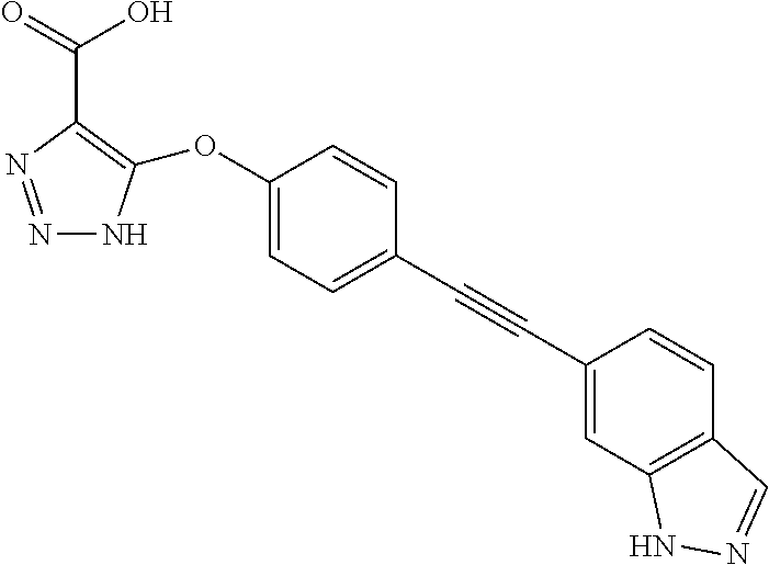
N1=NC(C(O)=O)=C(OC2=CC=C(C#CC3=CC4=C(C=C3)C=NN4)C=C2)N1
